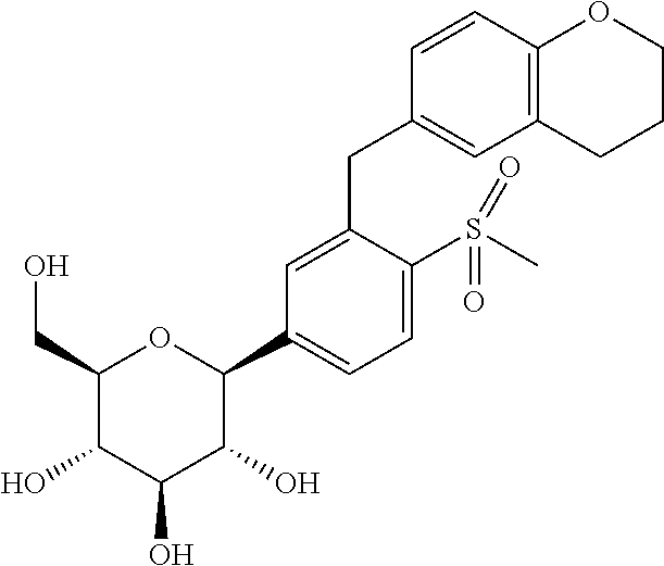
C1(CO)C(O)C(O)C(O)C(C2=CC=C(S(C)(=O)=O)C(CC3=CC4=C(C=C3)OCCC4)=C2)O1
